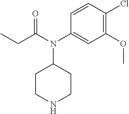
C1(OC)=C(Cl)C=CC(N(C(CC)=O)C2CCNCC2)=C1
